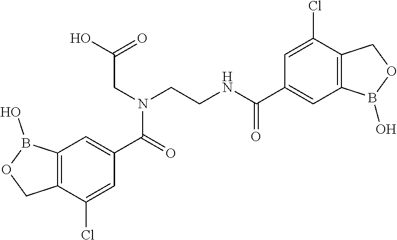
C1=C(C(N(CC(O)=O)CCNC(C2=CC3=C(C(Cl)=C2)COB3O)=O)=O)C=C(Cl)C2=C1B(O)OC2
